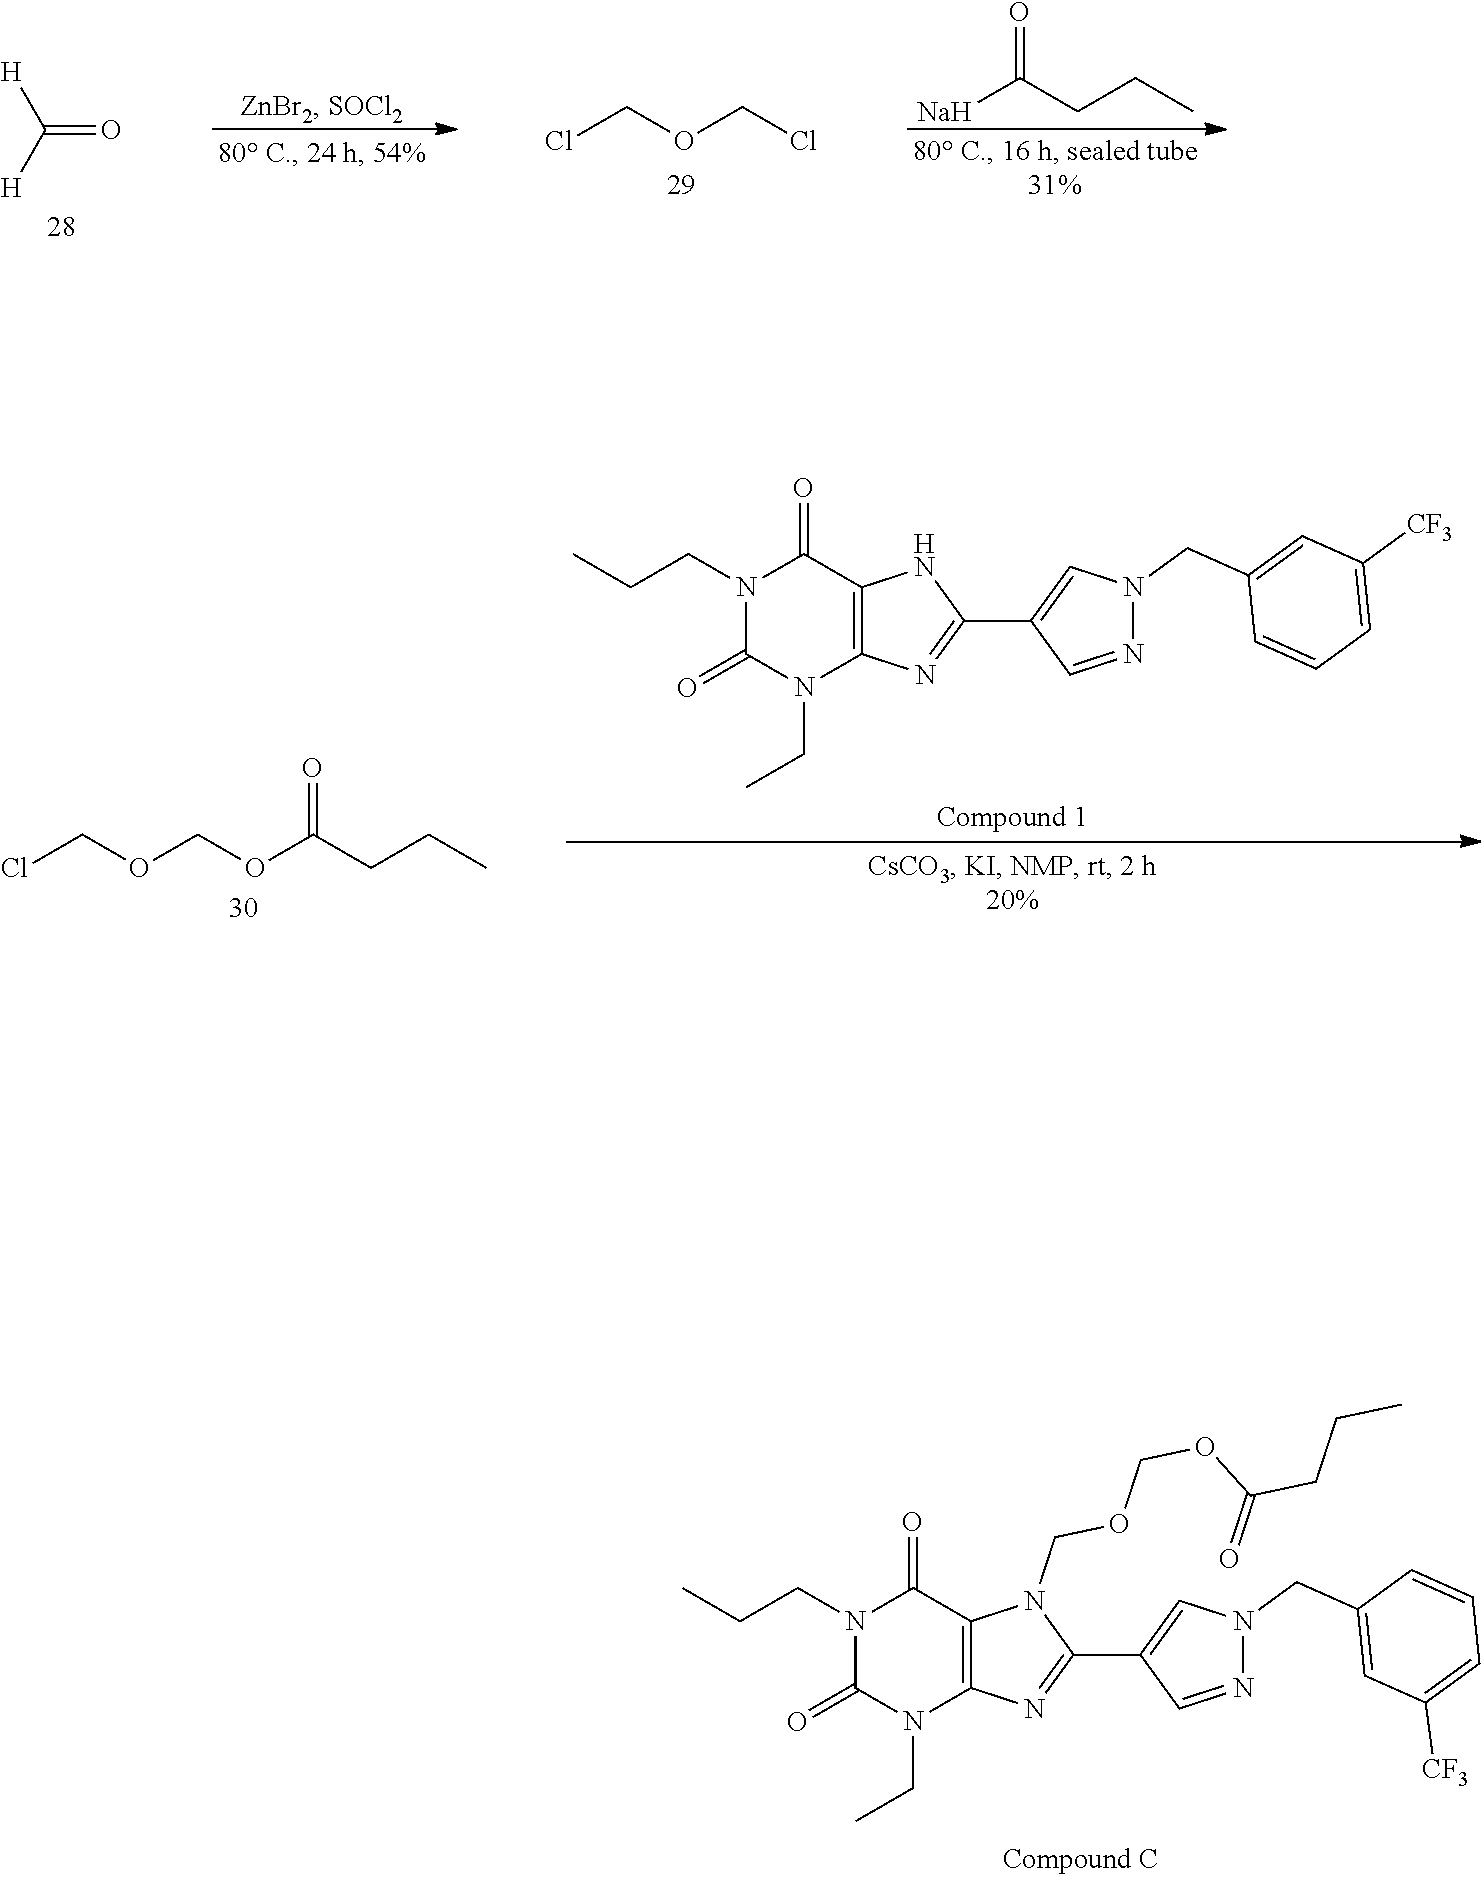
N1(CC)C(=O)N(CCC)C(=O)C2=C1N=C(C1=CN(CC3=CC([CF3])=CC=C3)N=C1)N2COCOC(=O)CCC.[H]C([H])=O.ClCOCCl.[Na]C(CCC)=O.ClCOCOC(CCC)=O.N1(CC)C(=O)N(CCC)C(=O)C2=C1N=C(C1=CN(CC3=CC([CF3])=CC=C3)N=C1)N2
